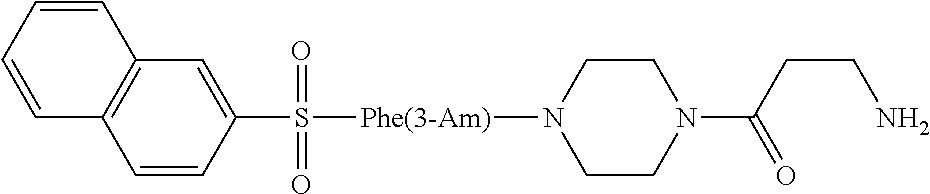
C1=CC2=C(C=C1)C=C(S(=O)(=O)[Phe(3-Am)]N1CCN(C(CCN)=O)CC1)C=C2
